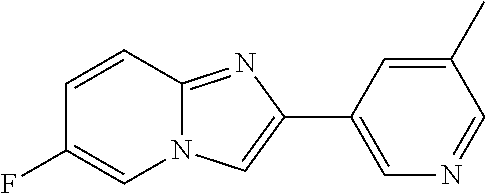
C1=CC2=NC(C3=CN=CC(C)=C3)=CN2C=C1F
